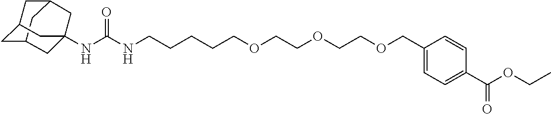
C12CC3CC(C1)CC(NC(NCCCCCOCCOCCOCC1=CC=C(C(OCC)=O)C=C1)=O)(C3)C2
